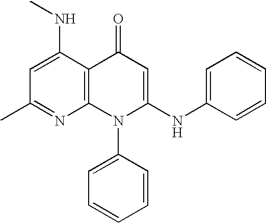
C1(C)=NC2=C(C(NC)=C1)C(=O)C=C(NC1=CC=CC=C1)N2C1=CC=CC=C1
